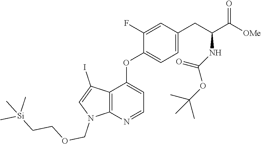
C12=C(N=CC=C1OC1=CC=C(CC(NC(OC(C)(C)C)=O)C([OMe])=O)C=C1F)N(COCC[Si](C)(C)C)C=C2I
